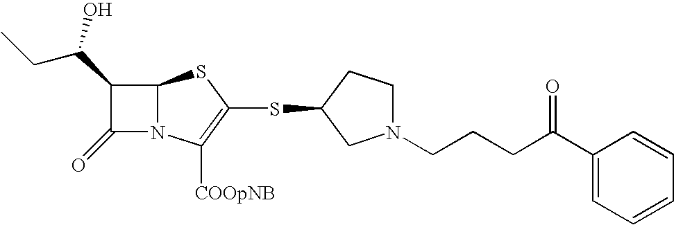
C(CCC(C1=CC=CC=C1)=O)N1CCC(SC2=C([COOpNB])N3C(S2)C(C(CC)O)C3=O)C1
